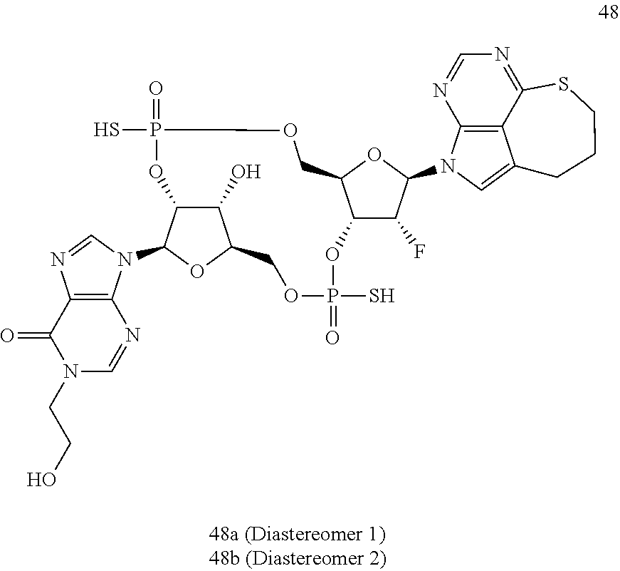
C12=C(N=CN(CCO)C1=O)N(C1OC3C(O)C1OP(S)(=O)OCC1C(OP(S)(=O)OC3)C(F)C(N3C=C4C5=C3N=CN=C5SCCC4)O1)C=N2
